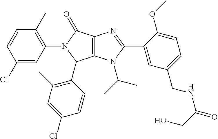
C12=C(N(C(C)C)C(C3=CC(CNC(=O)CO)=CC=C3OC)=N1)C(C1=C(C)C=C(Cl)C=C1)N(C1=C(C)C=CC(Cl)=C1)C2=O
